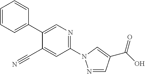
C1=CC=C(C2=CN=C(N3N=CC(C(=O)O)=C3)C=C2C#N)C=C1
